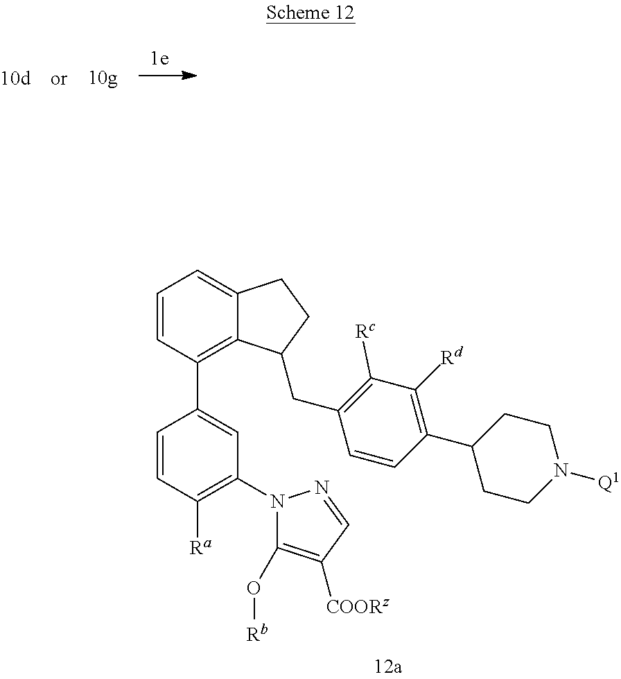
C1=CC(C2=CC(N3C(O[Rb])=C([COORz])C=N3)=C([Ra])C=C2)=C2C(=C1)CCC2CC1=C([Rc])C([Rd])=C(C2CCN([Q1])CC2)C=C1
